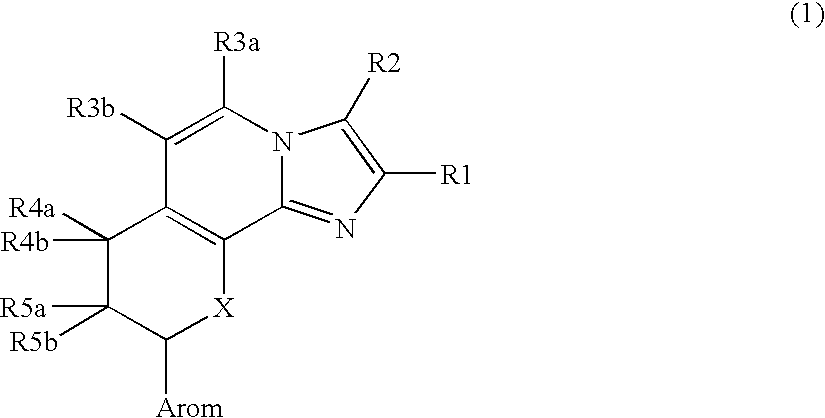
C1([R4b])([R4a])C([R5b])([R5a])C([Arom])[X]C2=C1C([R3b])=C([R3a])N1C2=NC([R1])=C1[R2]
